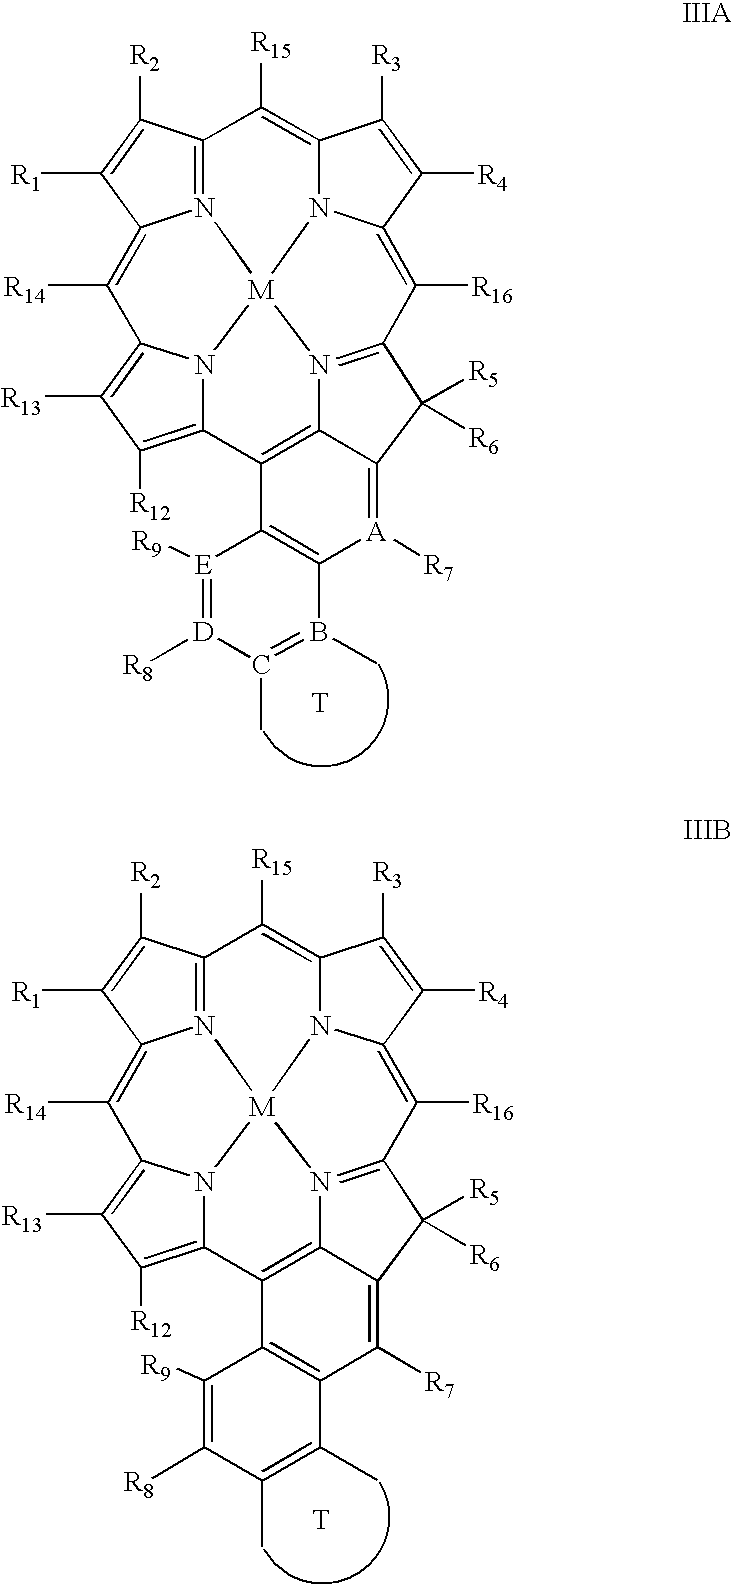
C12=N3C(=C([R14])C4=C([R13])C([R12])=C5N4[M]34N3C(=C1[R15])C([R3])=C([R4])C3=C([R16])C1=N4C3=C5C4=C([A]([R7])=C3C1([R5])[R6])B(C)=C(C)[D]([R8])=[E]4[R9])C([R1])=C2[R2].[T].C12=N3C(=C([R14])C4=C([R13])C([R12])=C5N4[M]34N3C(=C1[R15])C([R3])=C([R4])C3=C([R16])C1=N4C3=C5C4=C(C([R7])=C3C1([R5])[R6])C(C)=C(C)C([R8])=C4[R9])C([R1])=C2[R2].[T]
